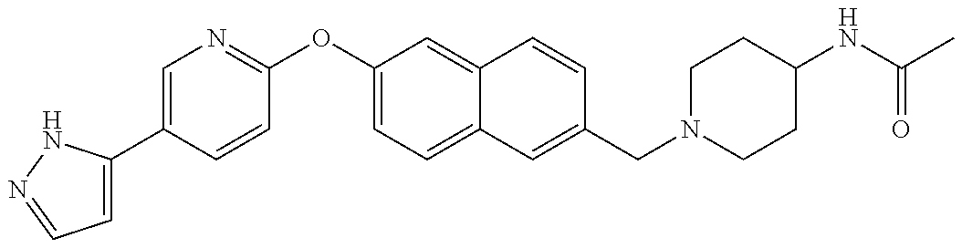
C1=C(C2=CN=C(OC3=CC=C4C(=C3)C=CC(CN3CCC(NC(=O)C)CC3)=C4)C=C2)NN=C1
